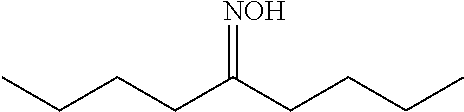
CCCCC(CCCC)=[NOH]
